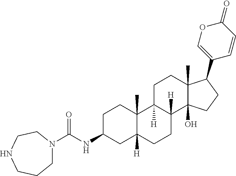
C1C(NC(=O)N2CCCNCC2)CC2([H])C(C)(C1)C1([H])C([H])(CC2)C2(O)C(C)(CC1)C(C1=COC(=O)C=C1)CC2
